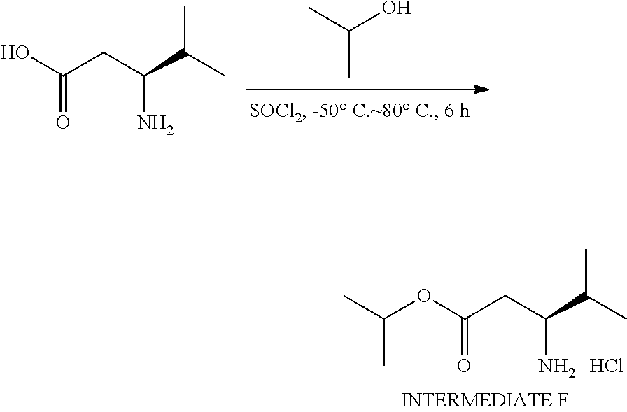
CC(O)C.OC(CC(N)C(C)C)=O.CC(OC(CC(N)C(C)C)=O)C.Cl
